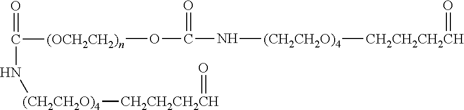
[CH2CH2CH2CH](=O)[(CH2CH2O)4]NC(O[(OCH2CH2)n]C(=O)N[(CH2CH2O)4][CH2CH2CH2CH]=O)=O
